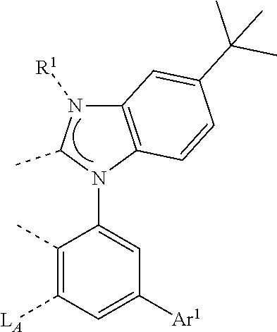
C1(C)=C([LA])C=C([Ar1])C=C1N1C(C)N([R1])C2=C1C=CC(C(C)(C)C)=C2
